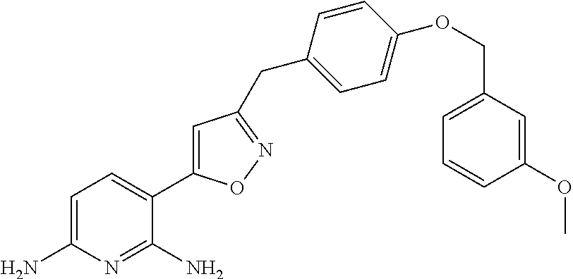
C1=C(N)N=C(N)C(C2=CC(CC3=CC=C(OCC4=CC=CC(OC)=C4)C=C3)=NO2)=C1
